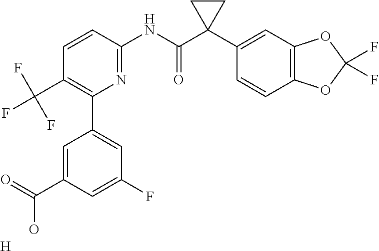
C1=CC(NC(C2(C3=CC4=C(C=C3)OC(F)(F)O4)CC2)=O)=NC(C2=CC(F)=CC(C(=O)O)=C2)=C1C(F)(F)F.[H]
